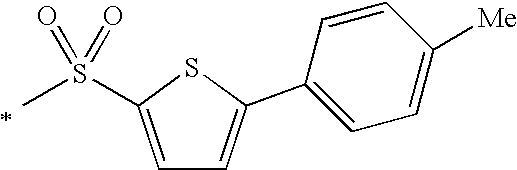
C1=C(S(=O)(=O)C)SC(C2=CC=C([Me])C=C2)=C1
